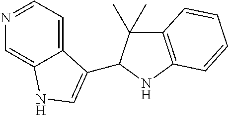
C12=CC=NC=C1NC=C2C1C(C)(C)C2=C(N1)C=CC=C2
